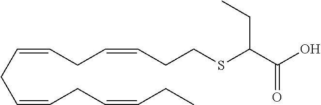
C(=CCC=CCC=CCC)CC=CCCSC(C(O)=O)CC
